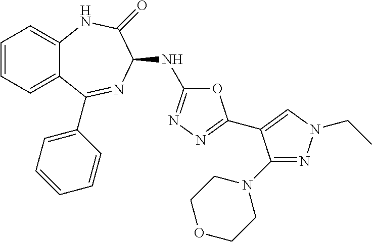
C1=CC=C2C(=C1)NC(=O)C(NC1=NN=C(C3=CN(CC)N=C3N3CCOCC3)O1)N=C2C1=CC=CC=C1
